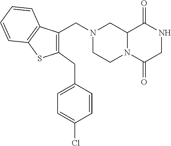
C12N(C(=O)CNC1=O)CCN(CC1=C(CC3=CC=C(Cl)C=C3)SC3=C1C=CC=C3)C2
